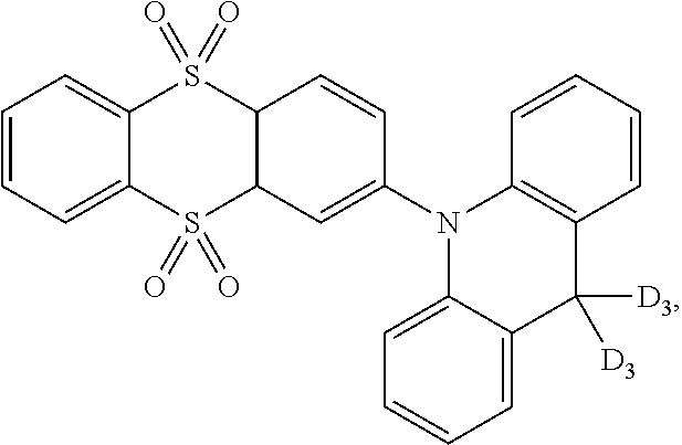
C1=C2N(C3=CC4S(=O)(=O)C5=CC=CC=C5S(=O)(=O)C4C=C3)C3=C(C([D3])([D3])C2=CC=C1)C=CC=C3
